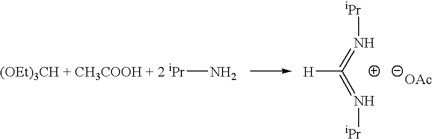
[(OEt)3CH + CH3COOH + 2 iPr]N.[H]C(=N[iPr])=N[iPr].[OAc]
